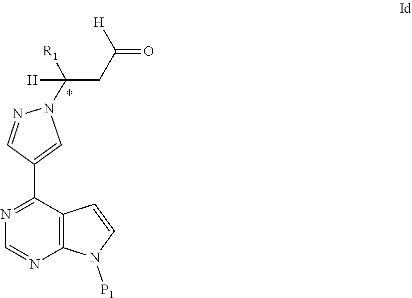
N1=C(C2=CN(C([R1])([H])CC(=O)[H])N=C2)C2=C(N=C1)N([P1])C=C2
